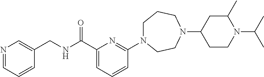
C1(C(NCC2=CN=CC=C2)=O)=CC=CC(N2CCCN(C3CCN(C(C)C)C(C)C3)CC2)=N1
